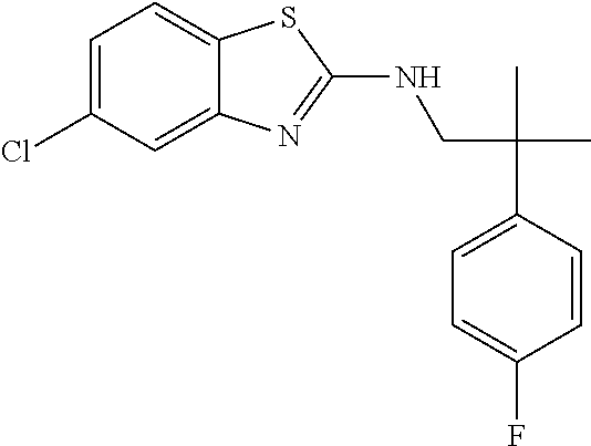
C(CNC1=NC2=CC(Cl)=CC=C2S1)(C1=CC=C(F)C=C1)(C)C
